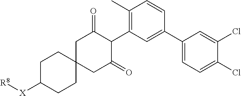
C1C([X][R8])CCC2(C1)CC(=O)C(C1=C(C)C=CC(C3=CC=C(Cl)C(Cl)=C3)=C1)C(=O)C2
